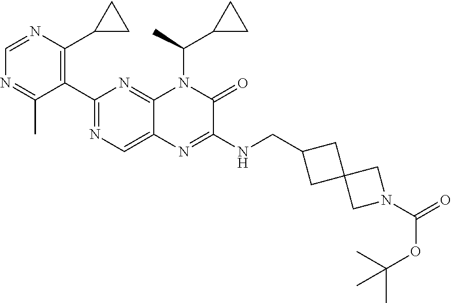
C1=NC(C2CC2)=C(C2=NC=C3C(=N2)N(C(C2CC2)C)C(=O)C(NCC2CC4(C2)CN(C(OC(C)(C)C)=O)C4)=N3)C(C)=N1
